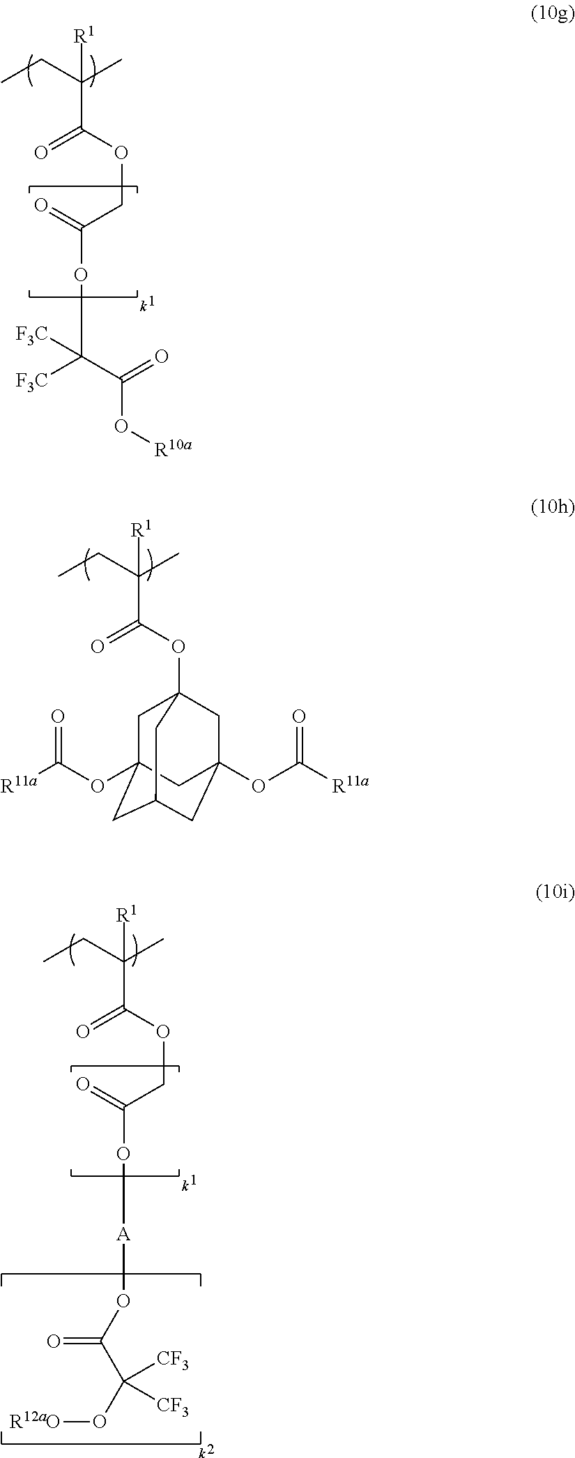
CCC(C)(C(OCC(OC([F3C])(C(=O)O[R10a])[F3C])=O)=O)[R1].CCC(C)(C(OC12CC3(OC([R11a])=O)CC(CC(OC([R11a])=O)(C1)C3)C2)=O)[R1].CCC(C)(C(OCC(O[A]OC(C(O[R12aO])([CF3])[CF3])=O)=O)=O)[R1]
